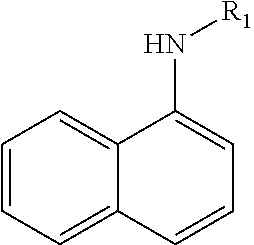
C1=CC=C2C(=C1)C(N[R1])=CC=C2
